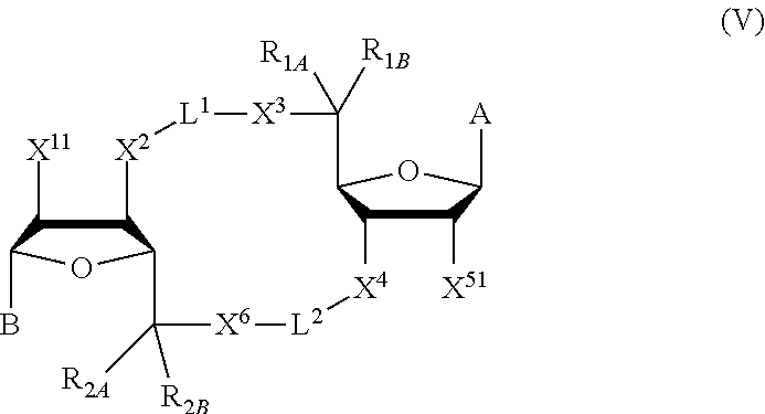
C1([X11])C2C(OC1B)C([R2B])([R2A])[X6][L2][X4]C1C([X51])C([A])OC1C([R1A])([R1B])[X3][L1][X2]2
